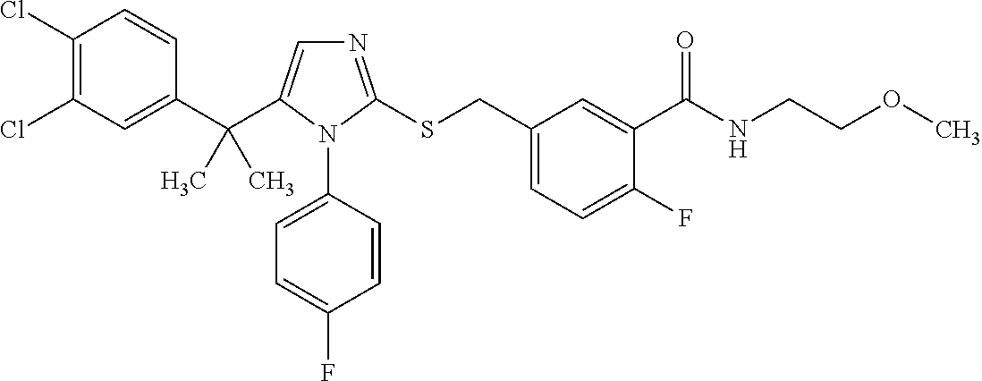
C1(Cl)=C(Cl)C=C(C(C2=CN=C(SCC3=CC=C(F)C(C(NCCOC)=O)=C3)N2C2=CC=C(F)C=C2)(C)C)C=C1
